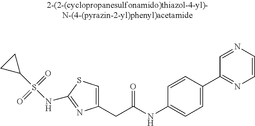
C1(CC(NC2=CC=C(C3=NC=CN=C3)C=C2)=O)=CSC(NS(C2CC2)(=O)=O)=N1
